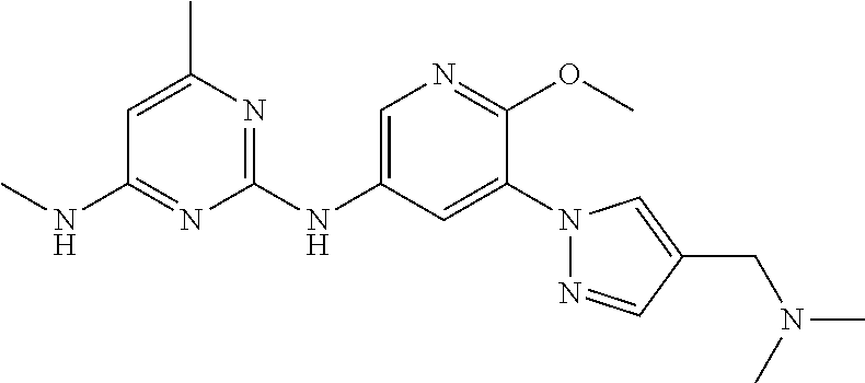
C1(N2N=CC(CN(C)C)=C2)=CC(NC2=NC(C)=CC(NC)=N2)=CN=C1OC
